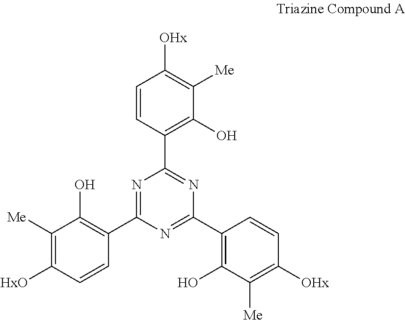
C1=CC(C2=NC(C3=C(O)C([Me])=C([OHx])C=C3)=NC(C3=C(O)C([Me])=C([HxO])C=C3)=N2)=C(O)C([Me])=C1[OHx]
